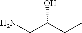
NCC(CC)O
